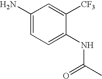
C1(N)=CC=C(NC(C)=O)C([CF3])=C1
